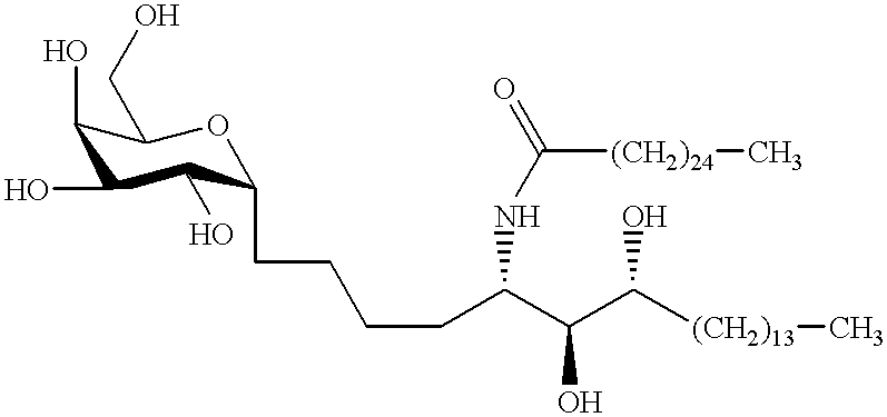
C1(O)C(CO)OC(CCCCC(C(C([(CH2)13]C)O)O)NC(=O)[(CH2)24]C)C(O)C1O
